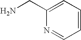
C1=CC=C(CN)N=C1
